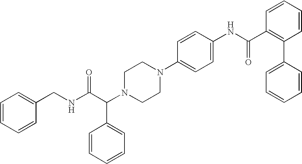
N1(C2=CC=C(NC(C3=C(C4=CC=CC=C4)C=CC=C3)=O)C=C2)CCN(C(C(NCC2=CC=CC=C2)=O)C2=CC=CC=C2)CC1
